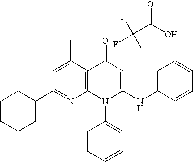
C1(C2CCCCC2)=NC2=C(C(C)=C1)C(=O)C=C(NC1=CC=CC=C1)N2C1=CC=CC=C1.FC(C(O)=O)(F)F
